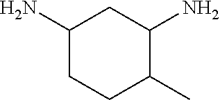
C1(N)CCC(C)C(N)C1
